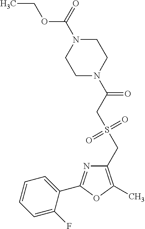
C1(CS(=O)(=O)CC(=O)N2CCN(C(=O)OCC)CC2)=C(C)OC(C2=CC=CC=C2F)=N1
